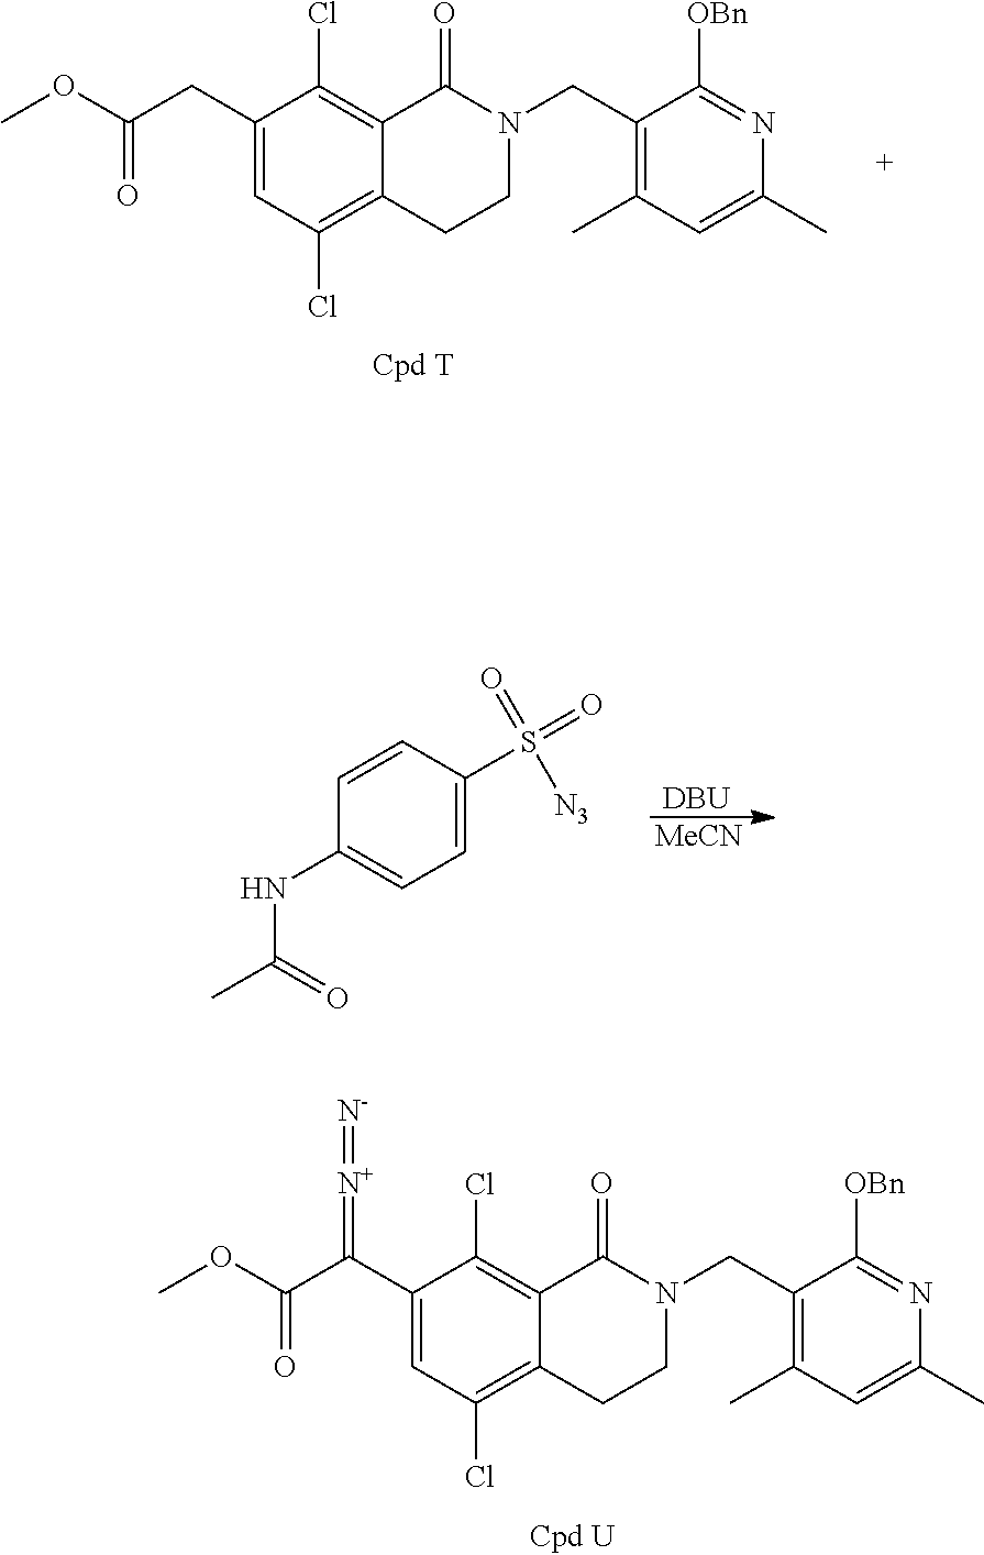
C1(C(C(=O)OC)=[N+]=[N-])=CC(Cl)=C2C(=C1Cl)C(=O)N(CC1=C(C)C=C(C)N=C1[OBn])CC2.C1(CC(=O)OC)=CC(Cl)=C2C(=C1Cl)C(=O)N(CC1=C(C)C=C(C)N=C1[OBn])CC2.[DBU].[MeCN].N(C(=O)C)C1=CC=C(S(=O)(=O)[N3])C=C1
